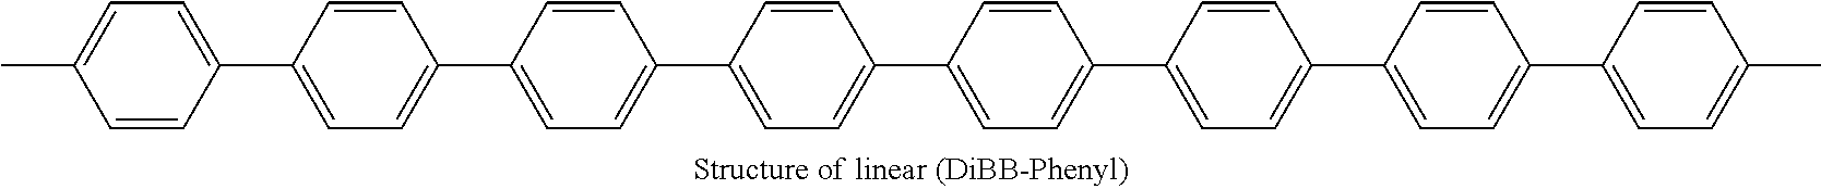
C1=CC(C2=CC=C(C3=CC=C(C4=CC=C(C5=CC=C(C6=CC=C(C7=CC=C(C8=CC=C(C)C=C8)C=C7)C=C6)C=C5)C=C4)C=C3)C=C2)=CC=C1C
